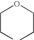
C(CC)OCCC
